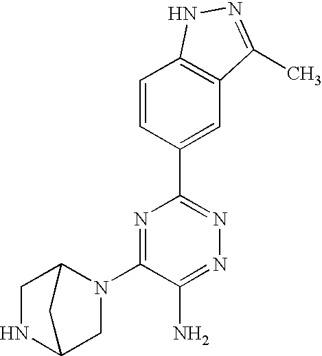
C1=CC(C2=NN=C(N)C(N3CC4NCC3C4)=N2)=CC2=C1NN=C2C
